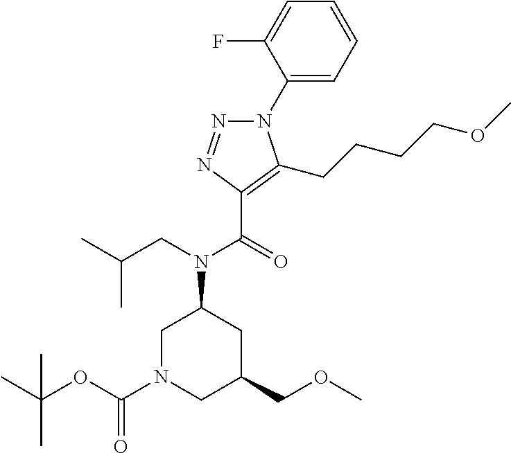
N1(C2=CC=CC=C2F)N=NC(C(=O)N(CC(C)C)C2CN(C(OC(C)(C)C)=O)CC(COC)C2)=C1CCCCOC
